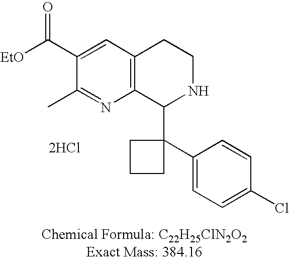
C12=C(C(C3(C4=CC=C(Cl)C=C4)CCC3)NCC1)N=C(C)C(C([EtO])=O)=C2.[2HCl]
